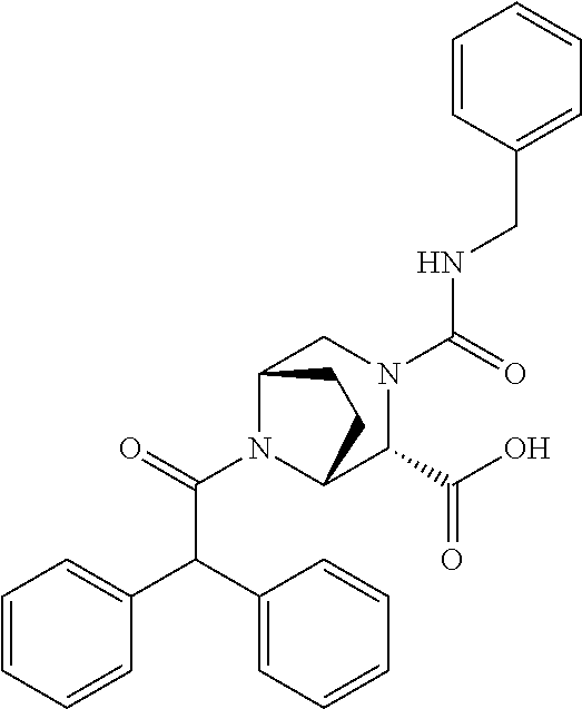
N(C(=O)N1CC2N(C(=O)C(C3=CC=CC=C3)C3=CC=CC=C3)C(C1C(O)=O)CC2)CC1=CC=CC=C1
